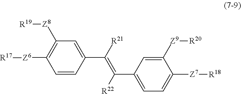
C1=CC(C(=C([R22])C2=CC=C([Z7][R18])C([Z9][R20])=C2)[R21])=CC([Z8][R19])=C1[Z6][R17]
